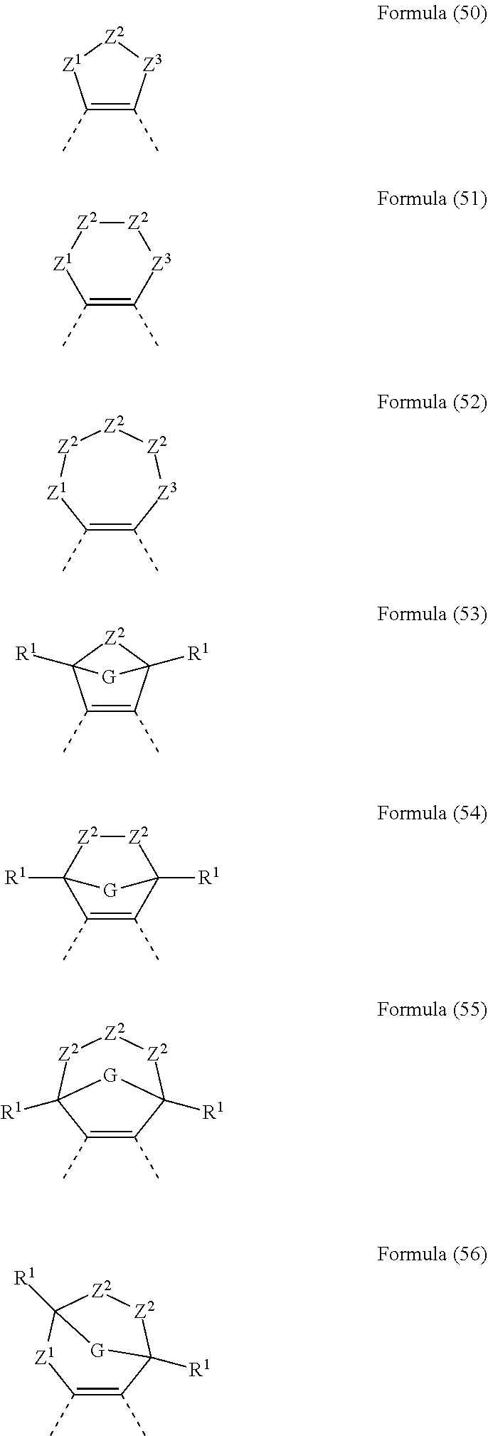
C1(C)=C(C)[Z3][Z2][Z1]1.C1(C)=C(C)[Z3][Z2][Z2][Z1]1.C1(C)=C(C)[Z3][Z2][Z2][Z2][Z1]1.C1(C)=C(C)C2([R1])[Z2]C1([R1])[G]2.CC1=C(C)C2([R1])[Z2][Z2]C1([R1])[G]2.C1(C)=C(C)C2([R1])[Z2][Z2][Z2]C1([R1])[G]2.C1(C)=C(C)C2([R1])[Z2][Z2]C([R1])([Z1]1)[G]2
